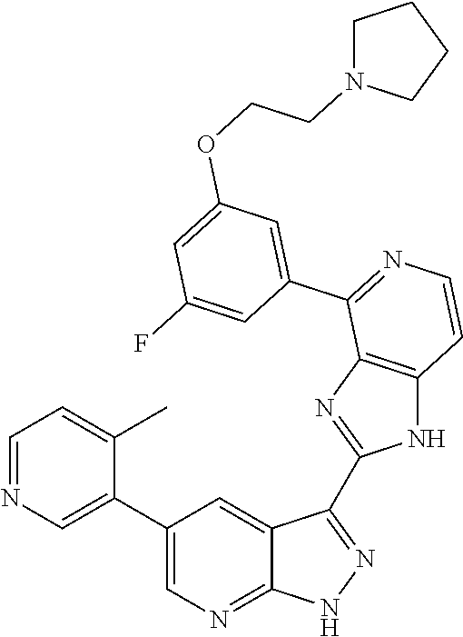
C1=NC=C(C2=CN=C3C(=C2)C(C2=NC4=C(N2)C=CN=C4C2=CC(OCCN4CCCC4)=CC(F)=C2)=N[N H]3)C(C)=C1
